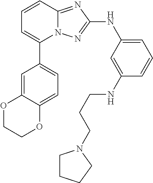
C1=CC2=NC(NC3=CC=CC(NCCCN4CCCC4)=C3)=NN2C(C2=CC=C3C(=C2)OCCO3)=C1
